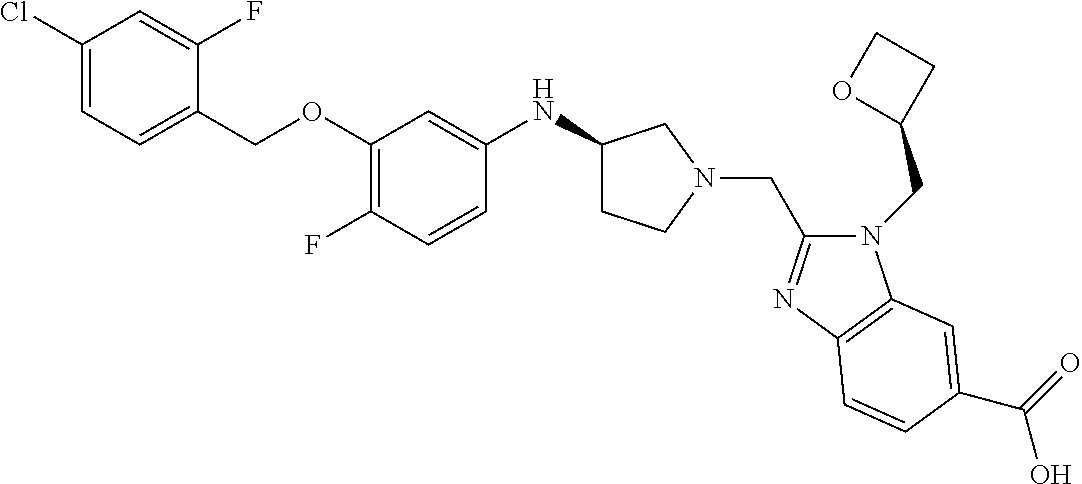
C1(Cl)=CC=C(COC2=C(F)C=CC(NC3CCN(CC4=NC5=C(N4CC4CCO4)C=C(C(=O)O)C=C5)C3)=C2)C(F)=C1
